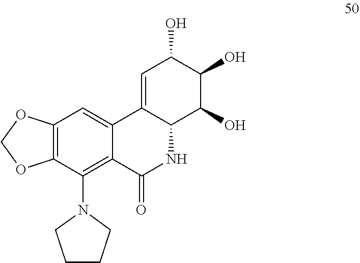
C12=C(C(N3CCCC3)=C3C(=C1)C1=CC(O)C(O)C(O)C1NC3=O)OCO2
